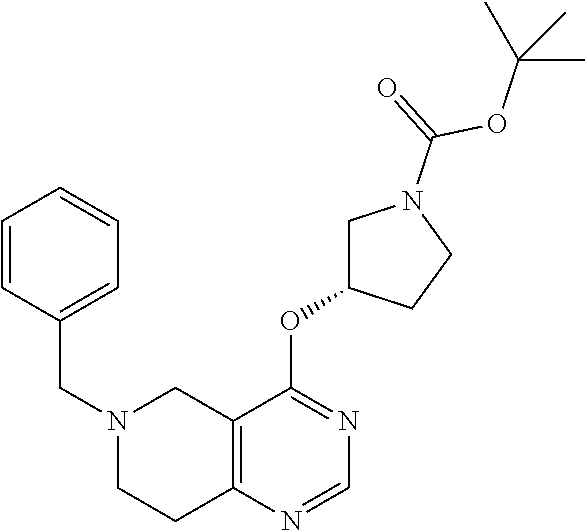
C12=C(N=CN=C1OC1CN(C(=O)OC(C)(C)C)CC1)CCN(CC1=CC=CC=C1)C2
